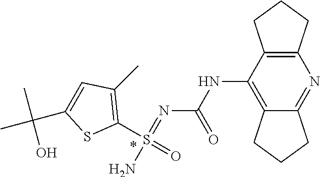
N(=S(=O)(N)C1=C(C)C=C(C(C)(C)O)S1)C(NC1=C2CCCC2=NC2=C1CCC2)=O
